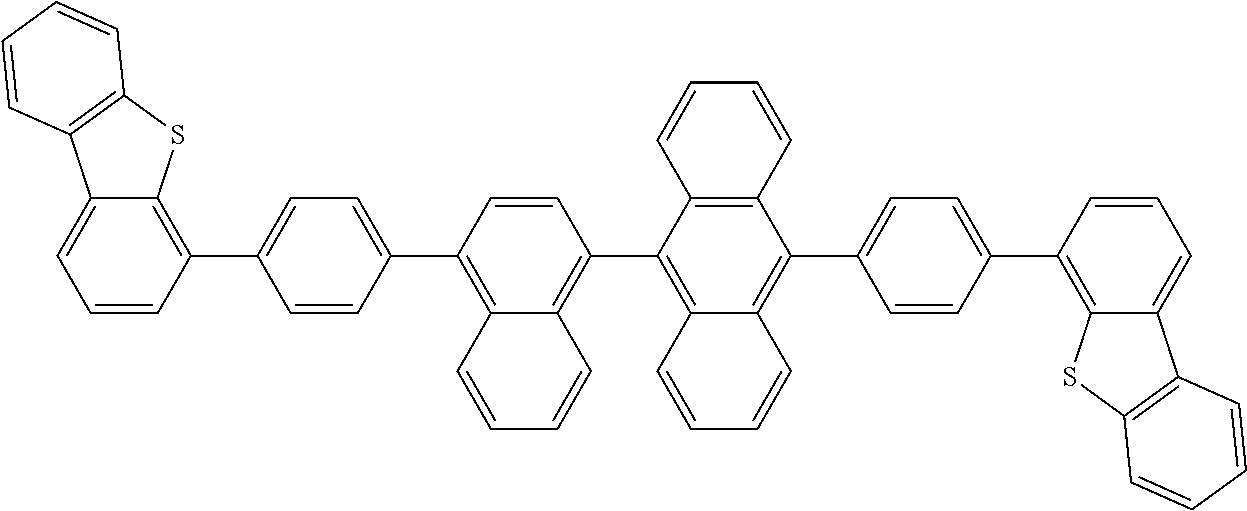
C1=CC(C2=CC=C(C3=C4C(=CC=C3)C3=C(S4)C=CC=C3)C=C2)=C2C(=C1C1=C3C(=C(C4=CC=C(C5=C6C(=CC=C5)C5=C(S6)C=CC=C5)C=C4)C4=C1C=CC=C4)C=CC=C3)C=CC=C2
